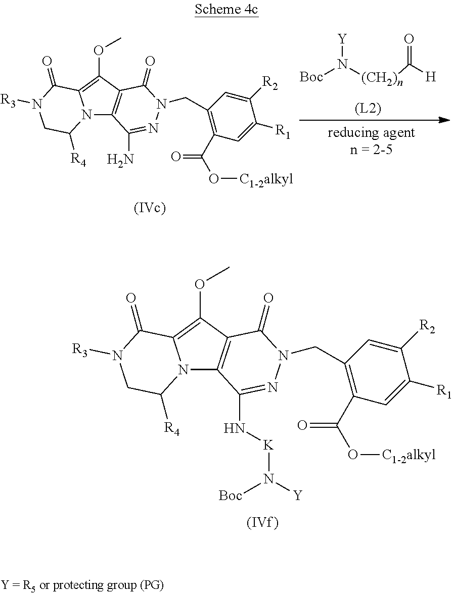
N12C3=C(C(OC)=C1C(=O)N([R3])CC2[R4])C(=O)N(CC1=C(C(=O)O[C1-2alkyl])C=C([R1])C([R2])=C1)N=C3N.[Boc]N([(CH2)n]C([H])=O)[Y].N12C3=C(C(OC)=C1C(=O)N([R3])CC2[R4])C(=O)N(CC1=C(C(=O)O[C1-2alkyl])C=C([R1])C([R2])=C1)N=C3N[K]N([Y])[Boc]
